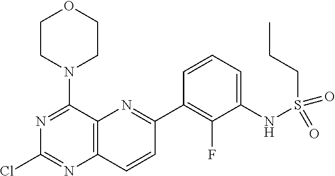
ClC1=NC2=C(C(N3CCOCC3)=N1)N=C(C1=C(F)C(NS(=O)(=O)CCC)=CC=C1)C=C2
